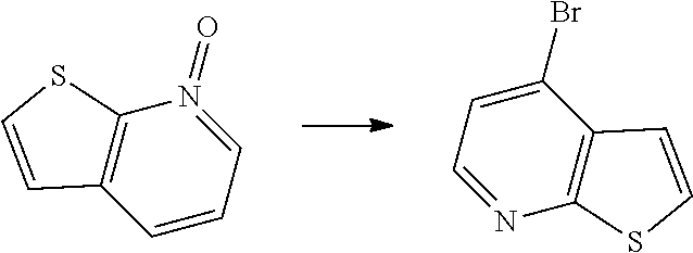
C1(Br)=CC=NC2=C1C=CS2.C1=CC=N(=O)C2=C1C=CS2
